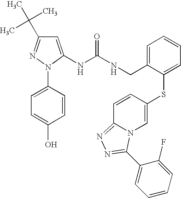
C1=C(NC(NCC2=CC=CC=C2SC2=CN3C(=NN=C3C3=CC=CC=C3F)C=C2)=O)N(C2=CC=C(O)C=C2)N=C1C(C)(C)C
